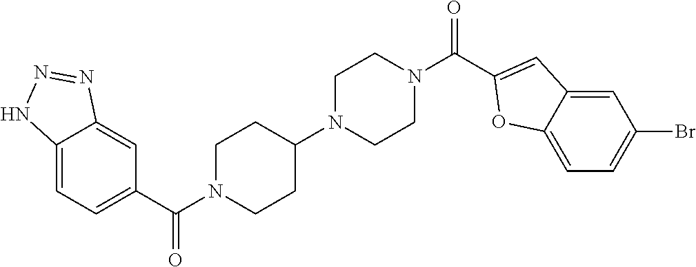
C12=CC=C(C(N3CCC(N4CCN(C(=O)C5=CC6=CC(Br)=CC=C6O5)CC4)CC3)=O)C=C1N=NN2
